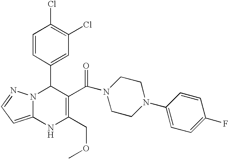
C1=CC(C2N3C(=CC=N3)NC(COC)=C2C(N2CCN(C3=CC=C(F)C=C3)CC2)=O)=CC(Cl)=C1Cl
